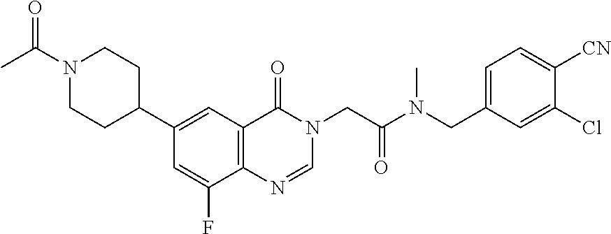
CC(N1CCC(C2=CC3=C(C(F)=C2)N=CN(CC(N(CC2=CC=C([CN])C(Cl)=C2)C)=O)C3=O)CC1)=O
